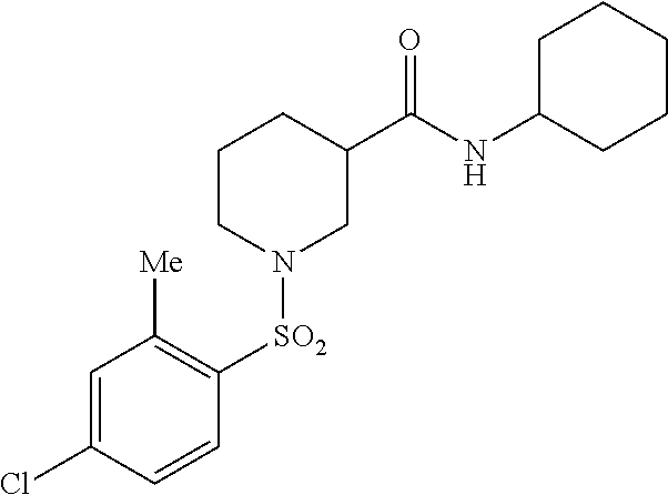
C1CN([SO2]C2=C([Me])C=C(Cl)C=C2)CC(C(NC2CCCCC2)=O)C1
